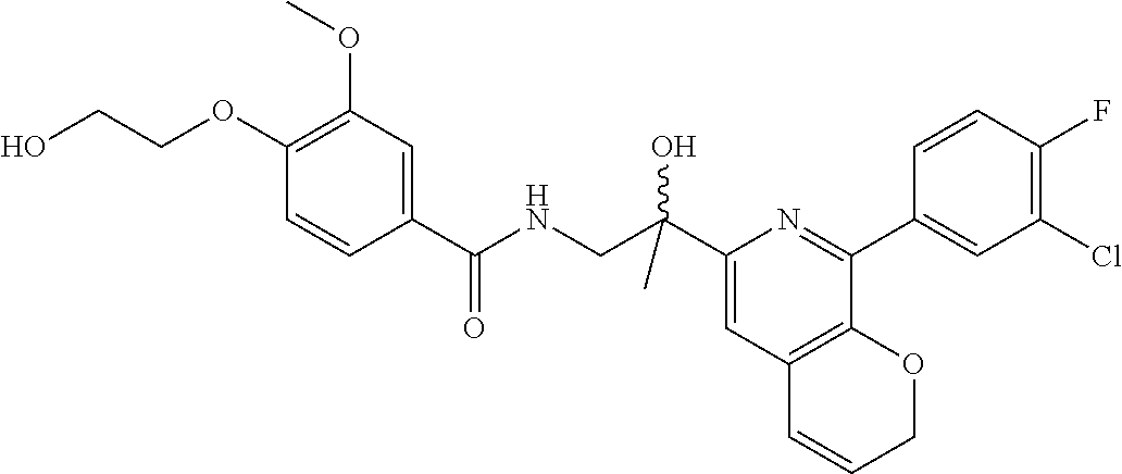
C1(C(CNC(C2=CC(OC)=C(OCCO)C=C2)=O)(C)O)=CC2=C(C(C3=CC(Cl)=C(F)C=C3)=N1)OCC=C2
